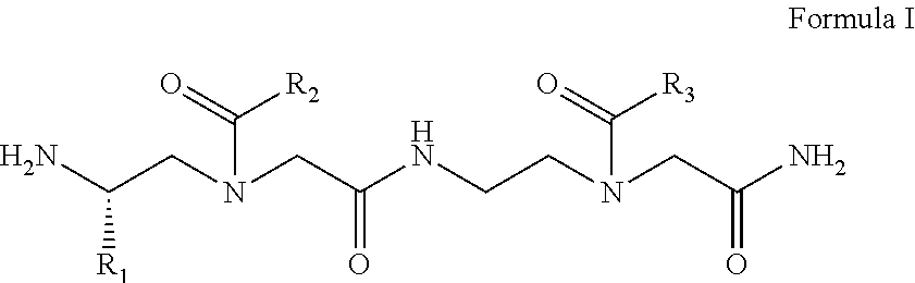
C(N(CC(N)[R1])CC(=O)NCCN(CC(N)=O)C(=O)[R3])(=O)[R2]
